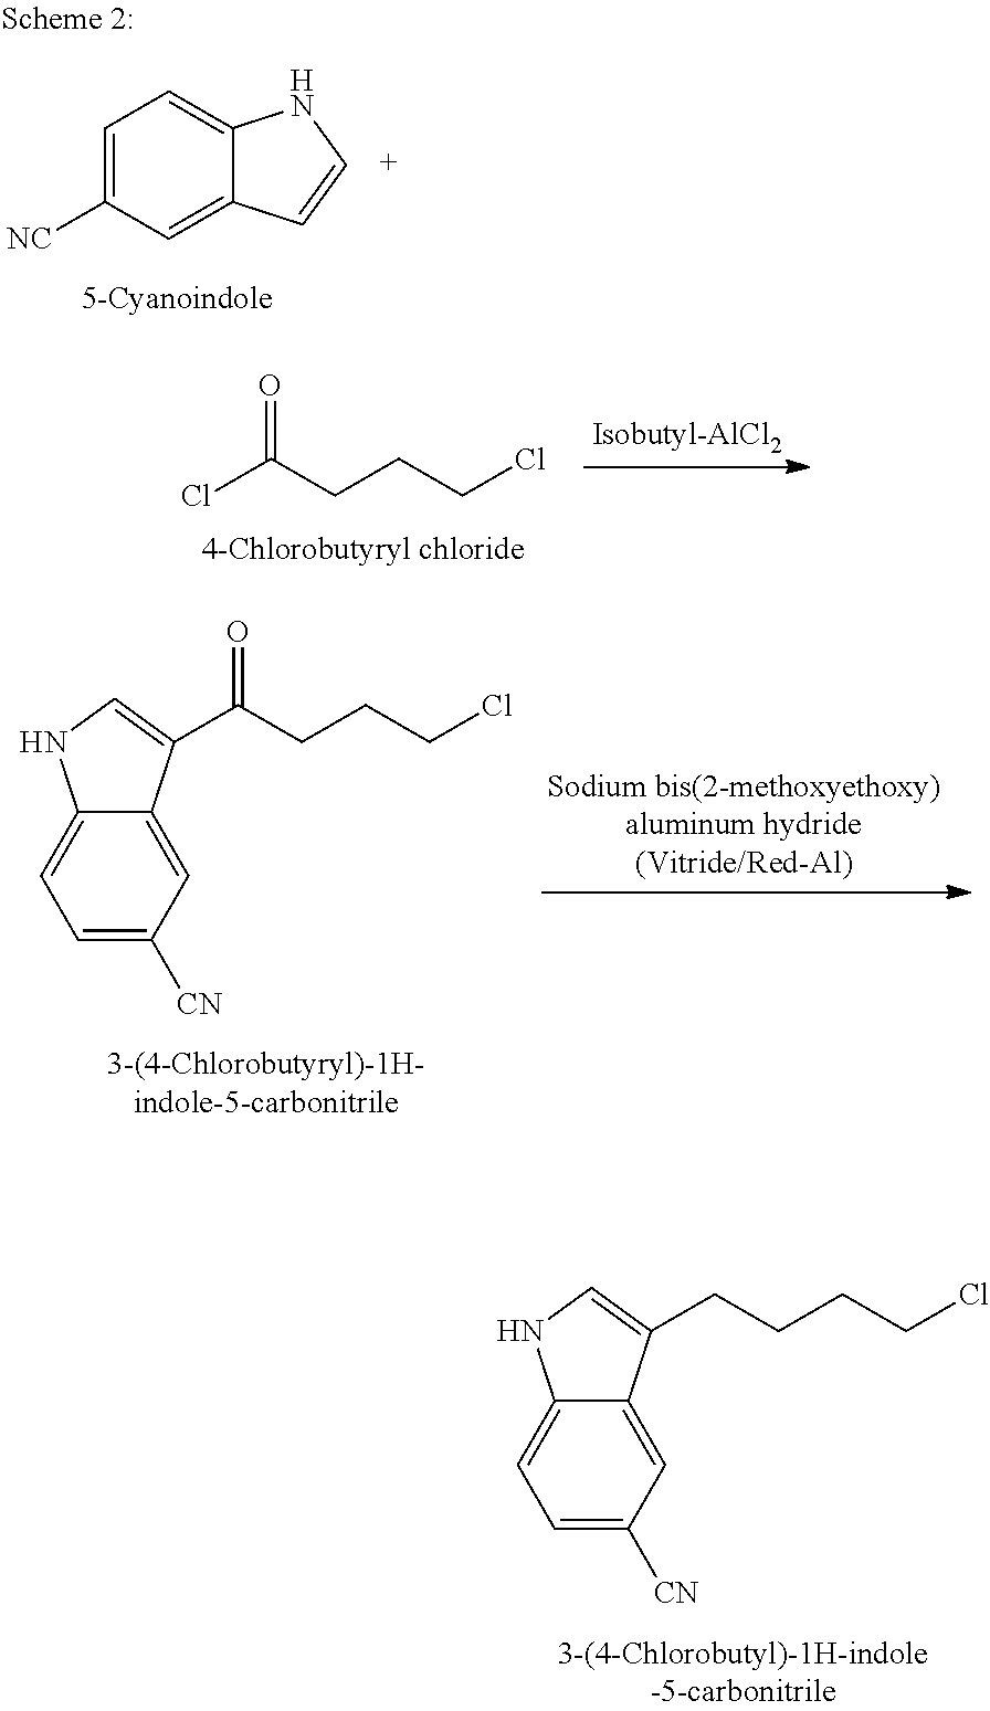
C(CCCCl)C1=CNC2=CC=C([CN])C=C21.C1=C([NC])C=C2C(=C1)NC=C2.O=C(CCCCl)Cl.O=C(CCCCl)C1=CNC2=CC=C([CN])C=C21
